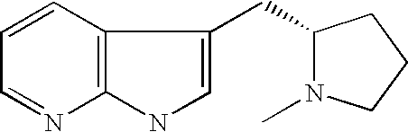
C12=C(NC=C1CC1N(C)CCC1)N=CC=C2
